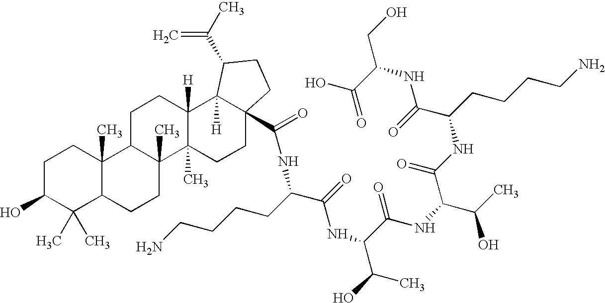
C1C(O)C(C)(C)C2C(C)(C1)C1C(C)(CC2)C2(C)C([H])(CC1)C1([H])C(C(=O)NC(CCCCN)C(NC(C(NC(C(C)O)C(NC(C(NC(CO)C(=O)O)=O)CCCCN)=O)=O)C(C)O)=O)(CC2)CCC1C(=C)C
